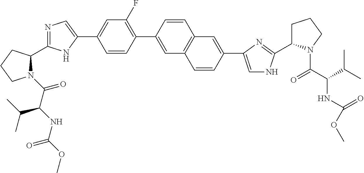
N1(C(C(NC(=O)OC)C(C)C)=O)C(C2=NC=C(C3=CC(F)=C(C4=CC5=C(C=C4)C=C(C4=CNC(C6CCCN6C(C(NC(=O)OC)C(C)C)=O)=N4)C=C5)C=C3)N2)CCC1
